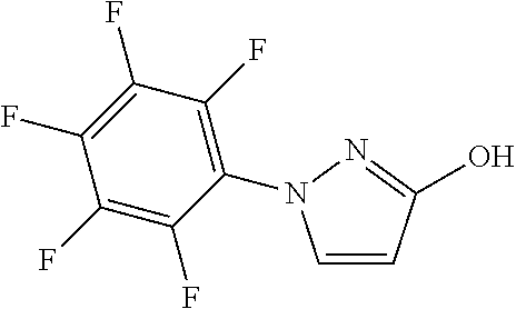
C1=CC(O)=NN1C1=C(F)C(F)=C(F)C(F)=C1F
